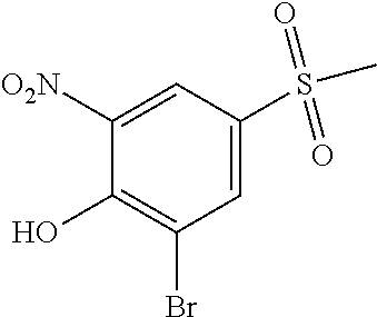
C1([O2N])=CC(S(C)(=O)=O)=CC(Br)=C1O
